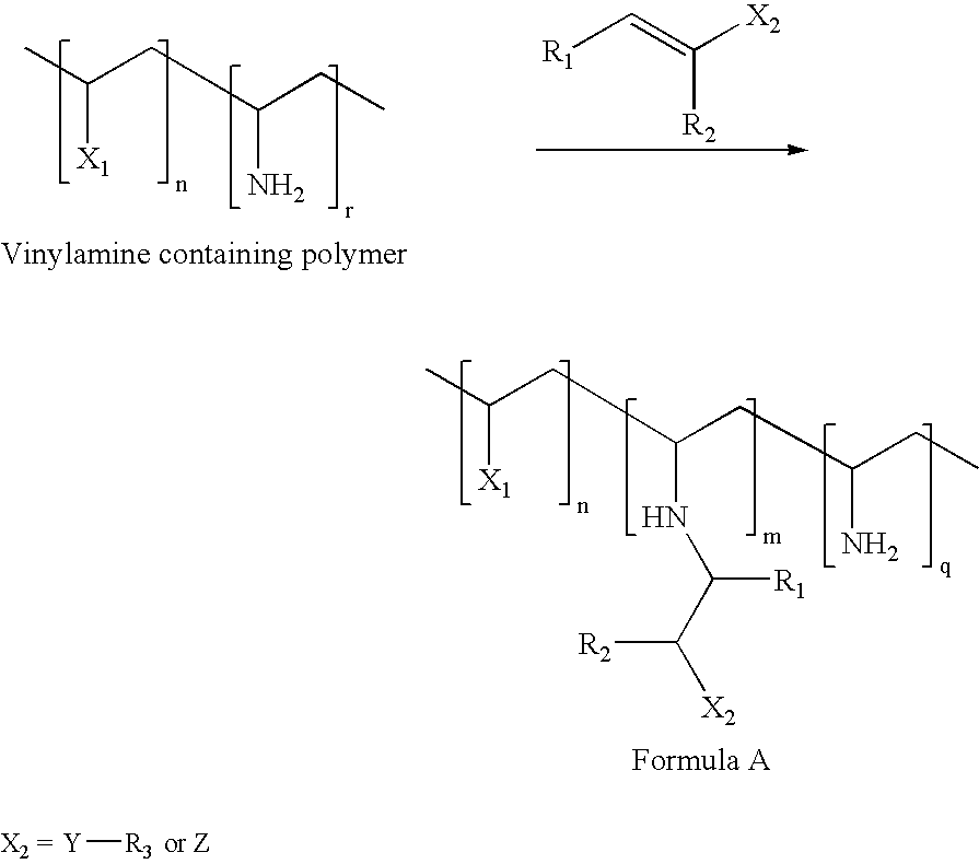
C(CC(CC)N)(C)[X1].C([X2])(=C[R1])[R2].C(CC(CC(CC)N)NC(C([X2])[R2])[R1])(C)[X1].[Y][R3]
